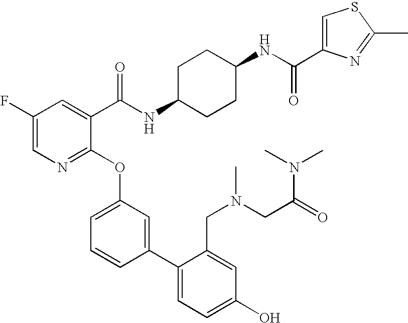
C1(F)=CN=C(OC2=CC=CC(C3=CC=C(O)C=C3CN(CC(N(C)C)=O)C)=C2)C(C(NC2CCC(NC(=O)C3=CSC(C)=N3)CC2)=O)=C1
